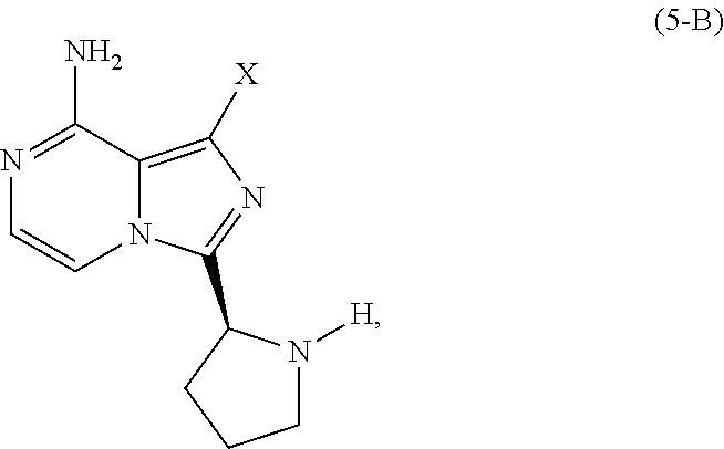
N1=C(N)C2=C([X])N=C(C3N([H])CCC3)N2C=C1
